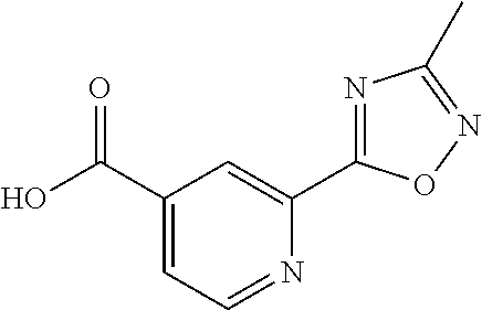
C1(C(=O)O)=CC=NC(C2=NC(C)=NO2)=C1
